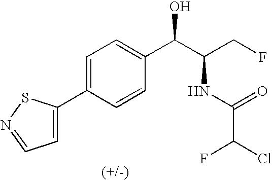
C1(C2=CC=C(C(C(CF)NC(C(Cl)F)=O)O)C=C2)=CC=NS1
